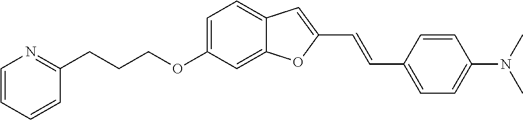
C1=C(OCCCC2=NC=CC=C2)C=C2C(=C1)C=C(C=CC1=CC=C(N(C)C)C=C1)O2
